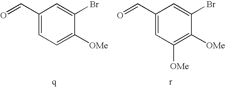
C1=C(C=O)C=C(Br)C([OMe])=C1.C1=C(C=O)C=C(Br)C([OMe])=C1[OMe]
